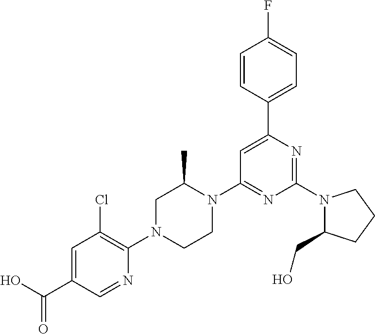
N1(C2=NC(C3=CC=C(F)C=C3)=CC(N3C(C)CN(C4=C(Cl)C=C(C(O)=O)C=N4)CC3)=N2)C(CO)CCC1
